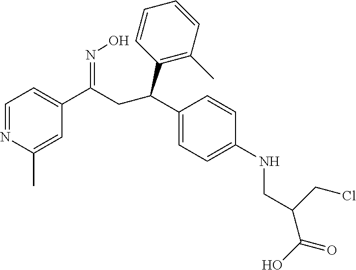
C1=NC(C)=CC(C(=NO)CC(C2=CC=C(NCC(CCl)C(=O)O)C=C2)C2=C(C)C=CC=C2)=C1
